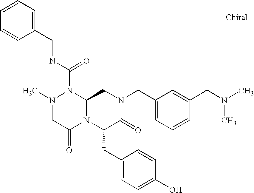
CN1CC(=O)N2C(N1C(NCC1=CC=CC=C1)=O)CN(CC1=CC=CC(CN(C)C)=C1)C(=O)C2CC1=CC=C(O)C=C1
